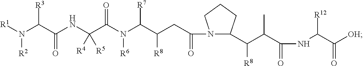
N1(C(CC(C(N(C(C(NC(C(N([R1])[R2])[R3])=O)([R5])[R4])=O)[R6])[R7])[R8])=O)C(C(C(C(NC(C([OH])=O)[R12])=O)C)[R8])CCC1
